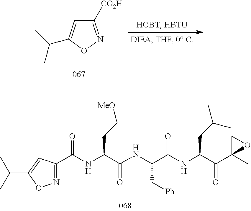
N(C(C(NC(C(NC(C(C1(C)OC1)=O)CC(C)C)=O)C[Ph])=O)CC[MeO])C(C1=NOC(C(C)C)=C1)=O.C1([CO2H])=NOC(C(C)C)=C1
